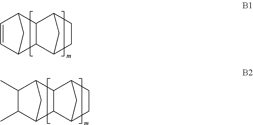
C1=CC2CC1C1C2C2CCC1C2.C1(C)C(C)C2CC1C1C2C2CCC1C2
